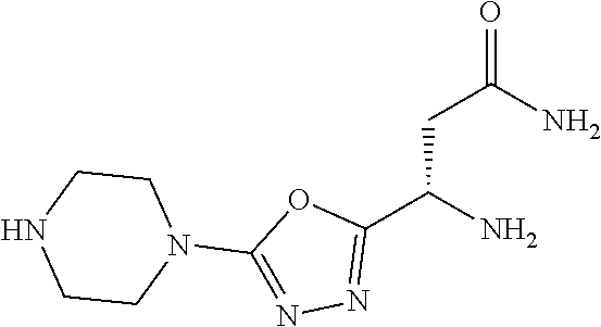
N1(C2=NN=C(C(N)CC(N)=O)O2)CCNCC1
